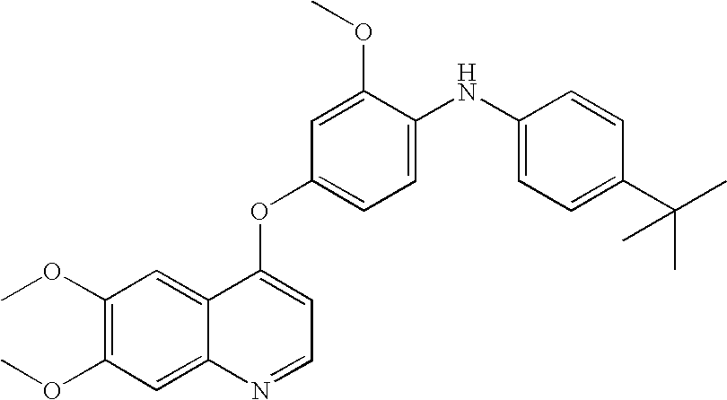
C1(OC)=CC(OC2=CC=NC3=CC(OC)=C(OC)C=C23)=CC=C1NC1=CC=C(C(C)(C)C)C=C1
